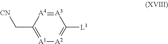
[A3]1=[A4]C(C[CN])=[A1][A2]=C1[L1]
